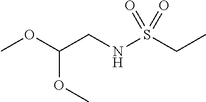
COC(CNS(CC)(=O)=O)OC
